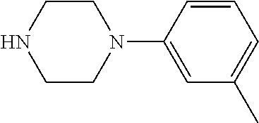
C1CN(C2=CC(C)=CC=C2)CCN1
